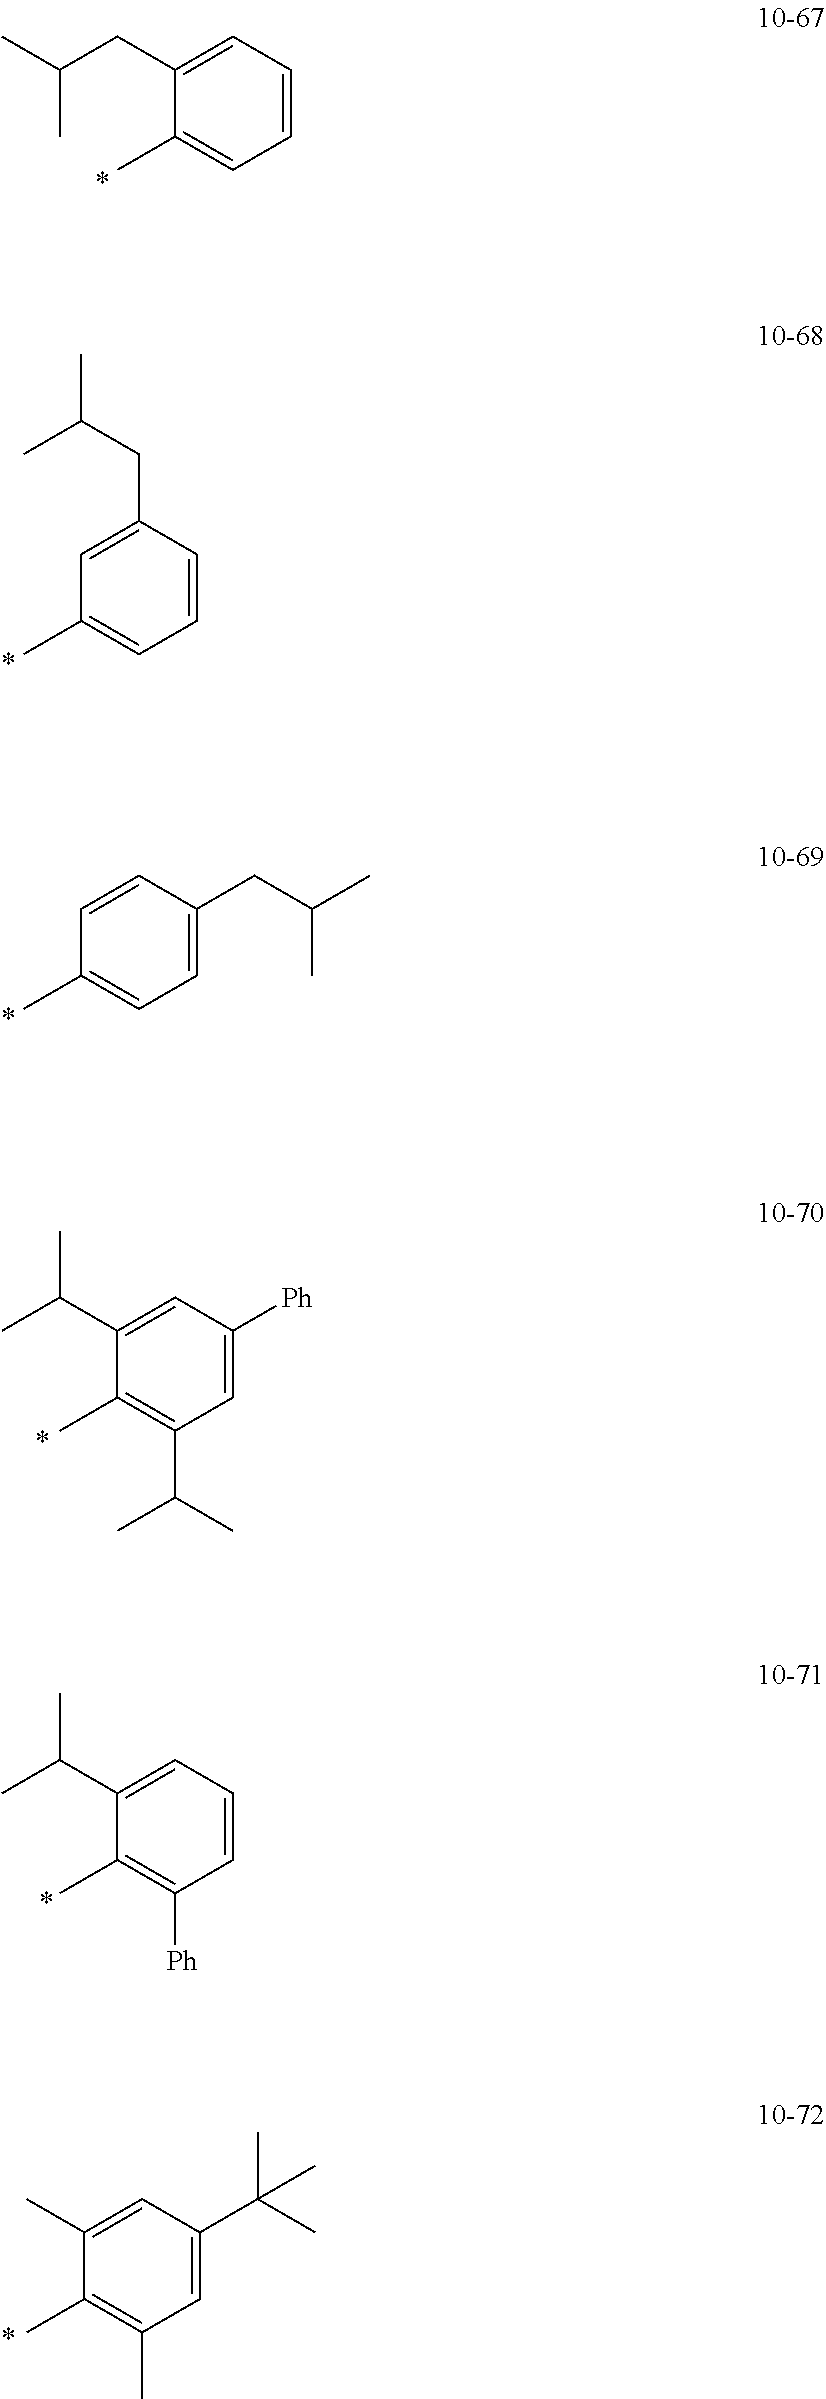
C1=CC=C(CC(C)C)C(C)=C1.C1=CC(CC(C)C)=CC(C)=C1.C1=C(CC(C)C)C=CC(C)=C1.C1=C([Ph])C=C(C(C)C)C(C)=C1C(C)C.C1=CC=C(C(C)C)C(C)=C1[Ph].C1=C(C(C)(C)C)C=C(C)C(C)=C1C
